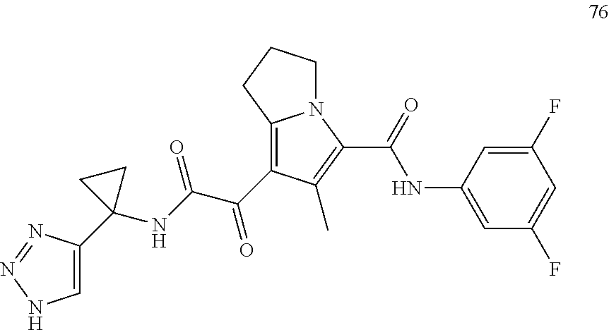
C12=C(C(C(NC3(C4=CNN=N4)CC3)=O)=O)C(C)=C(C(=O)NC3=CC(F)=CC(F)=C3)N1CCC2
